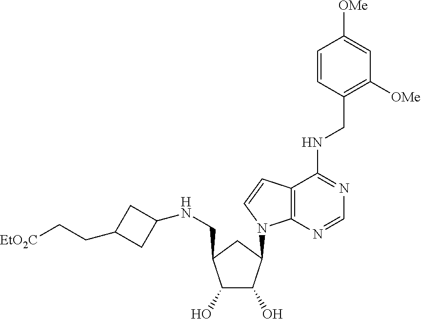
C1(O)C(O)C(N2C3=C(C(NCC4=C([OMe])C=C([OMe])C=C4)=NC=N3)C=C2)CC1CNC1CC(CC[EtO2C])C1
